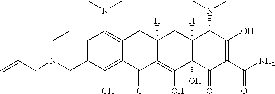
C1(CN(CC=C)CC)=CC(N(C)C)=C2C(=C1O)C(=O)C1=C(O)C3(O)C([H])(CC1([H])C2)C(N(C)C)C(O)=C(C(N)=O)C3=O
